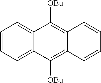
C1=CC=C2C(=C1)C([OBu])=C1C(=C2[OBu])C=CC=C1
